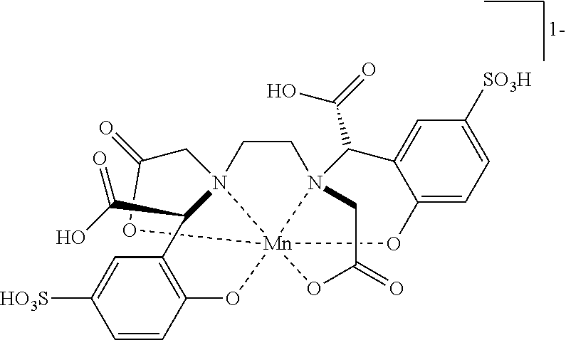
OC(=O)C1C2=C(C=CC([HO3S])=C2)O[Mn]2345N(C(C(O)=O)C6=CC([SO3H])=CC=C6O2)(CCN13CC(=O)O4)CC(=O)O5
